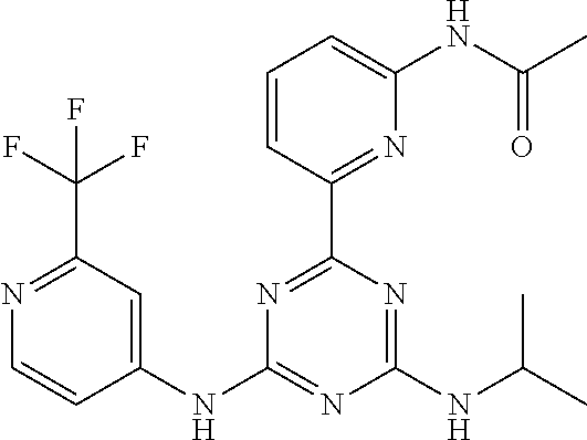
C1(NC2=NC(NC(C)C)=NC(C3=NC(NC(C)=O)=CC=C3)=N2)=CC(C(F)(F)F)=NC=C1
